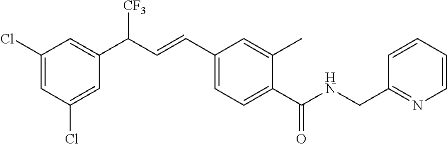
C1(Cl)=CC(Cl)=CC(C(C=CC2=CC=C(C(=O)NCC3=NC=CC=C3)C(C)=C2)[CF3])=C1
